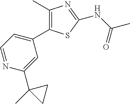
C1(C)=C(C2=CC=NC(C3(C)CC3)=C2)SC(NC(=O)C)=N1
